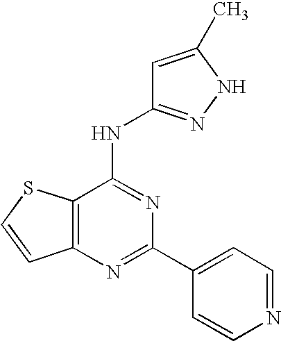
N1=C(C2=CC=NC=C2)N=C(NC2=NNC(C)=C2)C2=C1C=CS2
